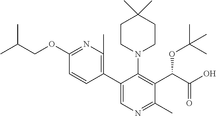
C1(OCC(C)C)=NC(C)=C(C2=CN=C(C)C(C(C(=O)O)OC(C)(C)C)=C2N2CCC(C)(C)CC2)C=C1
